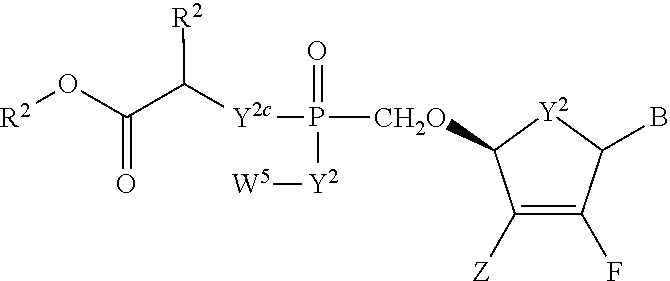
C1([Z])=C(F)C(B)[Y2]C1[CH2O]P([Y2c]C(C(O[R2])=O)[R2])(=O)[Y2][W5]
